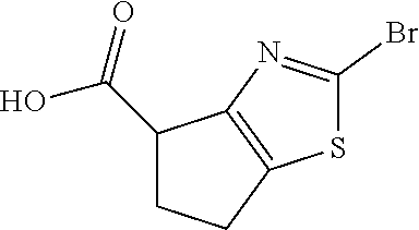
C1(C(O)=O)CCC2=C1N=C(Br)S2
